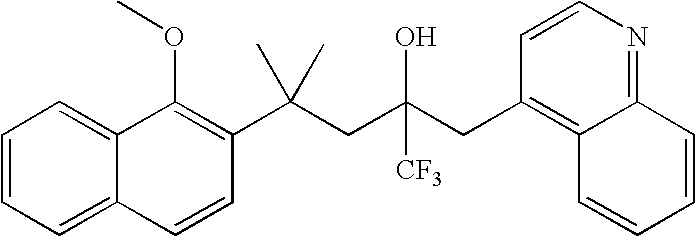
C12=CC=CC=C1C=CC(C(CC(CC1=C3C(=NC=C1)C=CC=C3)(O)[CF3])(C)C)=C2OC
